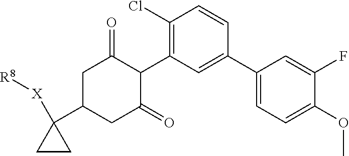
C1(C2=CC(C3C(=O)CC(C4([X][R8])CC4)CC3=O)=C(Cl)C=C2)=CC=C(OC)C(F)=C1
